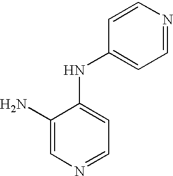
C1(N)=CN=CC=C1NC1=CC=NC=C1
